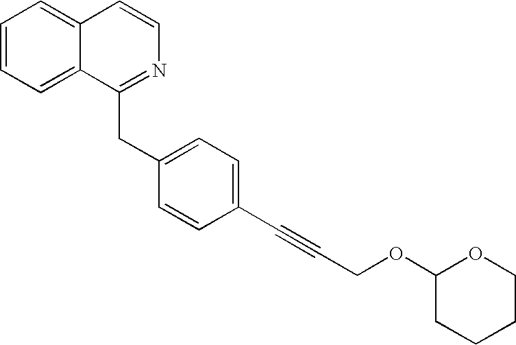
C1=CC=C2C(=C1)C=CN=C2CC1=CC=C(C#CCOC2CCCCO2)C=C1
